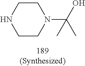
C1N(C(C)(O)C)CCNC1
